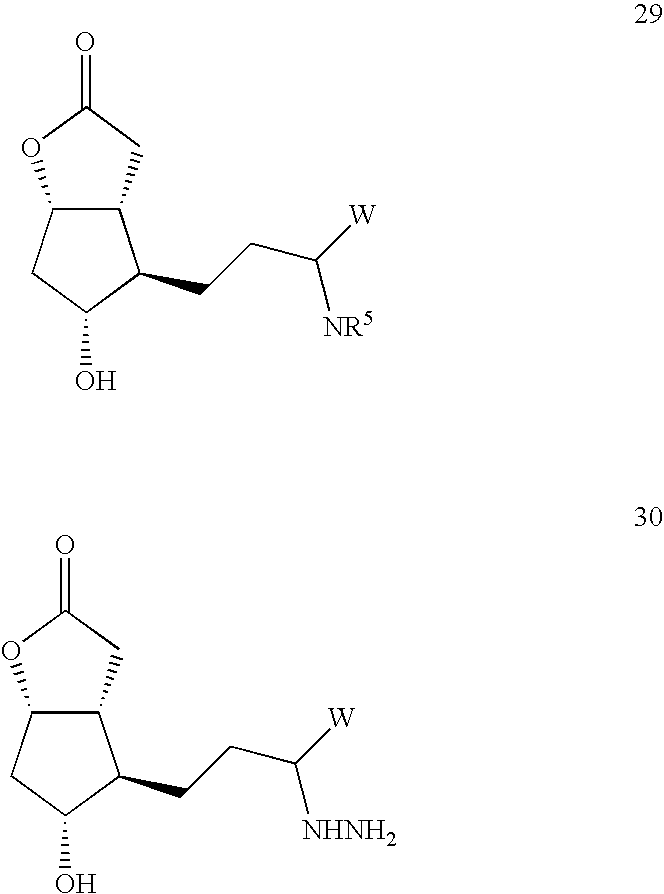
C12C(CC(=O)O1)C(CCC([NR5])[W])C(O)C2.C12C(CC(=O)O1)C(CCC([NHNH2])[W])C(O)C2
